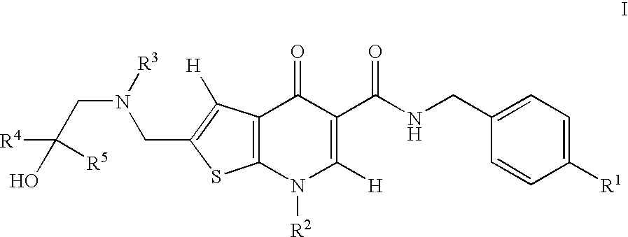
[R4]C([R5])(CN([R3])CC1=C([H])C2=C(S1)N([R2])C([H])=C(C(NCC1=CC=C([R1])C=C1)=O)C2=O)O
